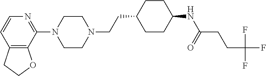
C12=C(C(N3CCN(CCC4CCC(NC(=O)CCC(F)(F)F)CC4)CC3)=NC=C1)OCC2
